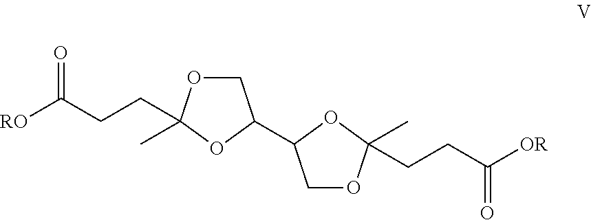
[RO]C(CCC1(C)OCC(C2COC(CCC([OR])=O)(C)O2)O1)=O
